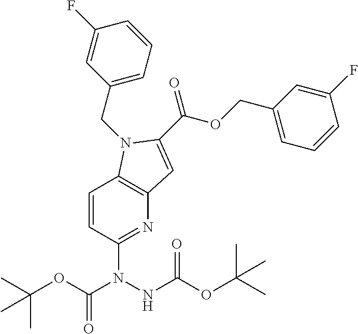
C1=CC(N(NC(OC(C)(C)C)=O)C(OC(C)(C)C)=O)=NC2=C1N(CC1=CC=CC(F)=C1)C(C(OCC1=CC=CC(F)=C1)=O)=C2
